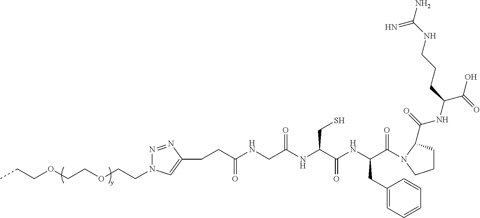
C(NCC(NC(C(NC(C(=O)N1C(C(=O)NC(C(=O)O)CCCNC(N)=N)CCC1)CC1=CC=CC=C1)=O)CS)=O)(CCC1=CN(CCOCCOCCC)N=N1)=O
